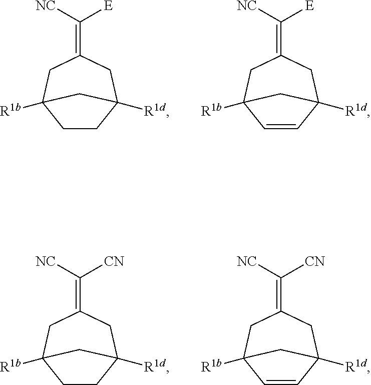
C(=C1CC2([R1b])CCC([R1d])(C1)C2)([NC])[E].C(=C1CC2([R1b])C=CC([R1d])(C1)C2)([NC])[E].C(=C1CC2([R1b])CCC([R1d])(C1)C2)([NC])[CN].C(=C1CC2([R1b])C=CC([R1d])(C1)C2)([NC])[CN]
